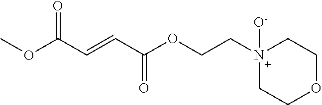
COC(C=CC(OCC[N+]1([O-])CCOCC1)=O)=O
